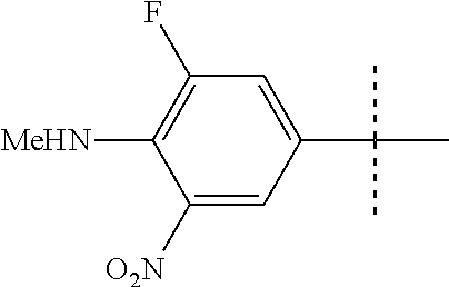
C1(C(C)(C)C)=CC(F)=C([MeHN])C([O2N])=C1
